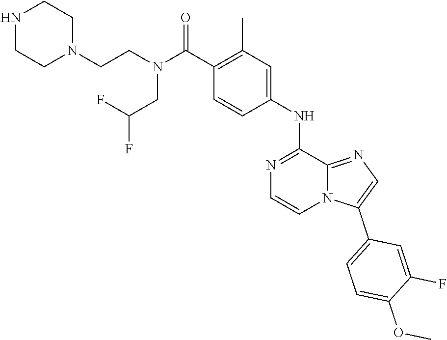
COC1=CC=C(C2=CN=C3N2C=CN=C3NC2=CC(C)=C(C(N(CCN3CCNCC3)CC(F)F)=O)C=C2)C=C1F
